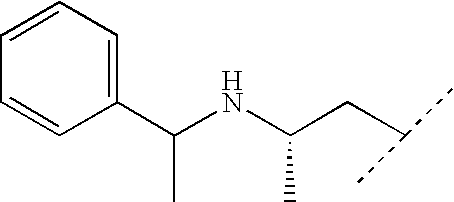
C1(C(NC(CC(C)C)C)C)=CC=CC=C1
